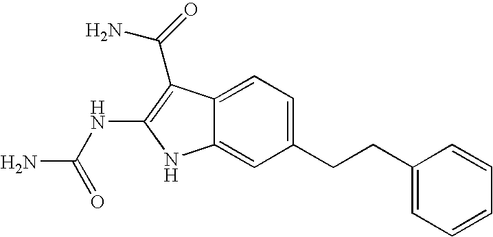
C1(CCC2=CC=CC=C2)=CC=C2C(=C1)NC(NC(N)=O)=C2C(=O)N
